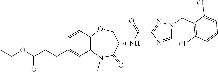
N1(C)C2=C(C=CC(CCC(OCC)=O)=C2)OCC(NC(C2=NN(CC3=C(Cl)C=CC=C3Cl)C=N2)=O)C1=O
